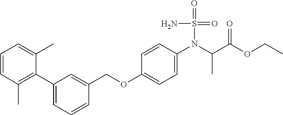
C1=CC(C)=C(C2=CC=CC(COC3=CC=C(N(C(C(OCC)=O)C)S(=O)(=O)N)C=C3)=C2)C(C)=C1
